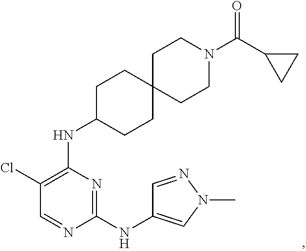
N1=C(NC2=CN(C)N=C2)N=CC(Cl)=C1NC1CCC2(CC1)CCN(C(=O)C1CC1)CC2
